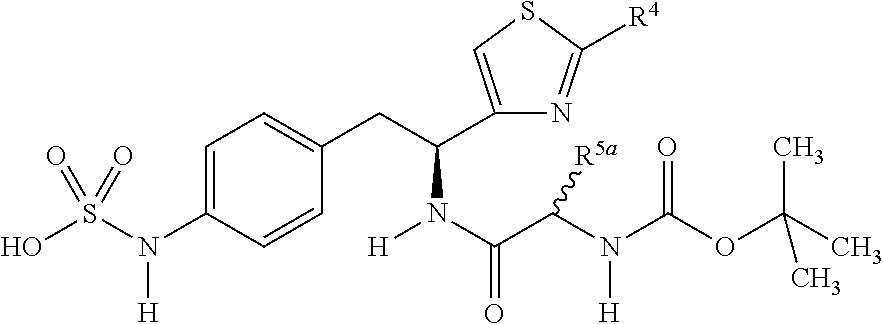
C1=C(N(S(O)(=O)=O)[H])C=CC(CC(C2=CSC([R4])=N2)N([H])C(C(N(C(OC(C)(C)C)=O)[H])[R5a])=O)=C1
